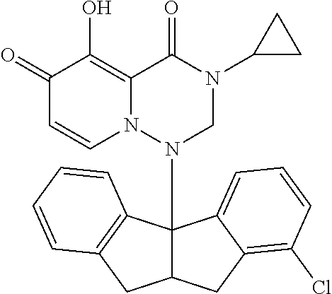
C1(=O)C=CN2C(=C1O)C(=O)N(C1CC1)CN2C12C(CC3=C(Cl)C=CC=C13)CC1=C2C=CC=C1
